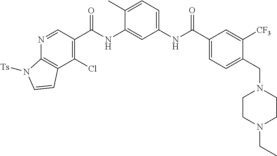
C1=C(C)C(NC(C2=C(Cl)C3=C(N=C2)N([Ts])C=C3)=O)=CC(NC(C2=CC=C(CN3CCN(CC)CC3)C([CF3])=C2)=O)=C1
